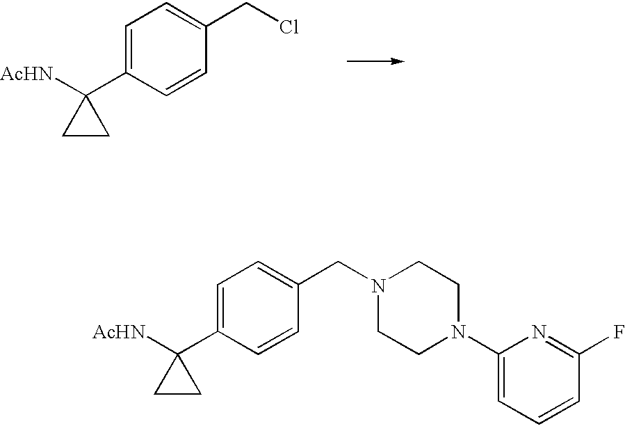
C1=C(C2([AcHN])CC2)C=CC(CN2CCN(C3=CC=CC(F)=N3)CC2)=C1.C1=C(C2([AcHN])CC2)C=CC(CCl)=C1
